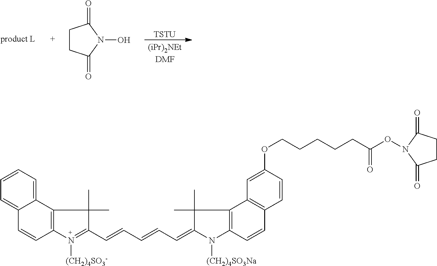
C1=CC=C2C(=C1)C=CC1=C2C(C)(C)C(C=CC=CC=C2N([(CH2)4SO3Na])C3=C(C2(C)C)C2=C(C=C3)C=CC(OCCCCCC(ON3C(=O)CCC3=O)=O)=C2)=N1[(CH2)4SO3-].[TSTU].C1CC(=O)N(O)C1=O
